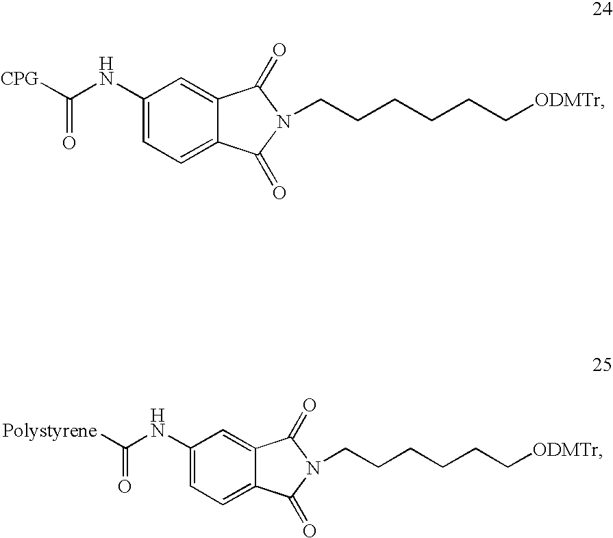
C1(NC([Polystyrene])=O)=CC=C2C(=C1)C(=O)N(CCCCCC[ODMTr])C2=O.C1(NC([CPG])=O)=CC=C2C(=C1)C(=O)N(CCCCCC[ODMTr])C2=O
